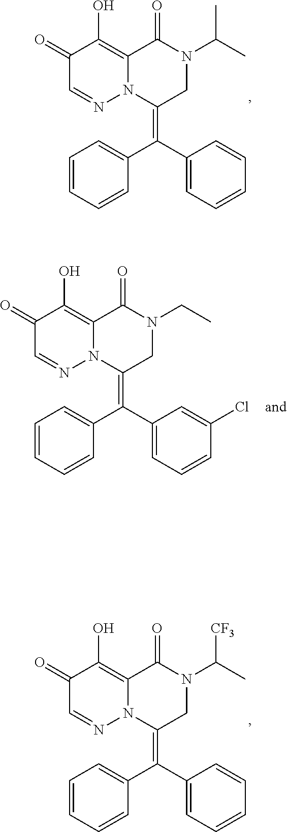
C(=C1CN(C(C)C)C(=O)C2=C(O)C(=O)C=NN12)(C1=CC=CC=C1)C1=CC=CC=C1.C(=C1CN(C(C)[CF3])C(=O)C2=C(O)C(=O)C=NN12)(C1=CC=CC=C1)C1=CC=CC=C1.C(=C1CN(CC)C(=O)C2=C(O)C(=O)C=NN12)(C1=CC=CC(Cl)=C1)C1=CC=CC=C1
